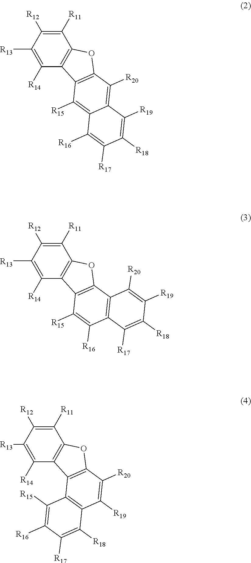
C1([R13])=C([R14])C2=C(C([R11])=C1[R12])OC1=C2C([R15])=C2C(=C1[R20])C([R19])=C([R18])C([R17])=C2[R16].[R18]C1=C([R17])C2=C(C3=C(C4=C(C([R11])=C([R12])C([R13])=C4[R14])O3)C([R15])=C2[R16])C([R20])=C1[R19].C1([R13])=C([R14])C2=C(C([R11])=C1[R12])OC1=C2C2=C(C([R19])=C1[R20])C([R18])=C([R17])C([R16])=C2[R15]
